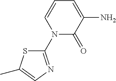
C1(N2C(=O)C(N)=CC=C2)=NC=C(C)S1
